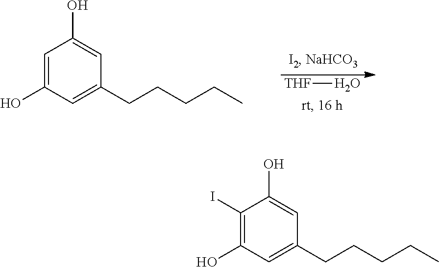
C1=C(O)C=C(CCCCC)C=C1O.[THF]O.C1(I)=C(O)C=C(CCCCC)C=C1O
